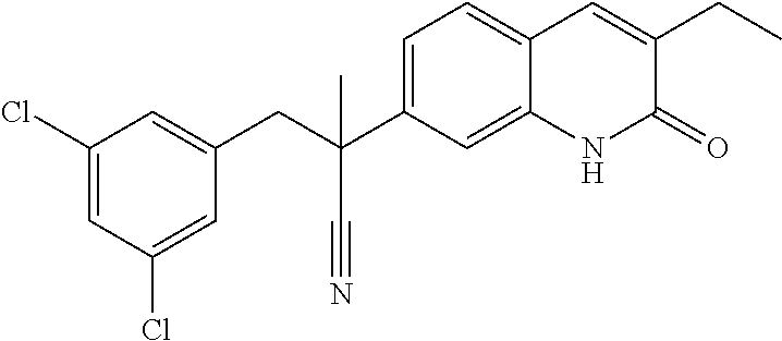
C(C1=CC(Cl)=CC(Cl)=C1)C(C#N)(C1=CC=C2C(=C1)NC(=O)C(CC)=C2)C
